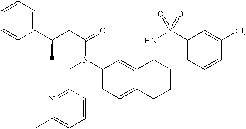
C1=CC(C(CC(=O)N(C2=CC=C3C(=C2)C(NS(=O)(C2=CC=CC(Cl)=C2)=O)CCC3)CC2=NC(C)=CC=C2)C)=CC=C1
